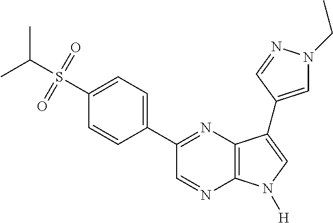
CC(S(=O)(=O)C1=CC=C(C2=NC3=C(N=C2)N([H])C=C3C2=CN(CC)N=C2)C=C1)C
